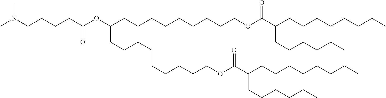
C(CCC(OC(CCCCCCCCCOC(C(CCCCCCCC)CCCCCC)=O)CCCCCCCCCOC(C(CCCCCCCC)CCCCCC)=O)=O)CN(C)C
